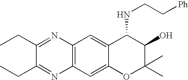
C12=C(C=C3C(=C1)C(NCC[Ph])C(O)C(C)(C)O3)N=C(CC)C(CC)=N2
